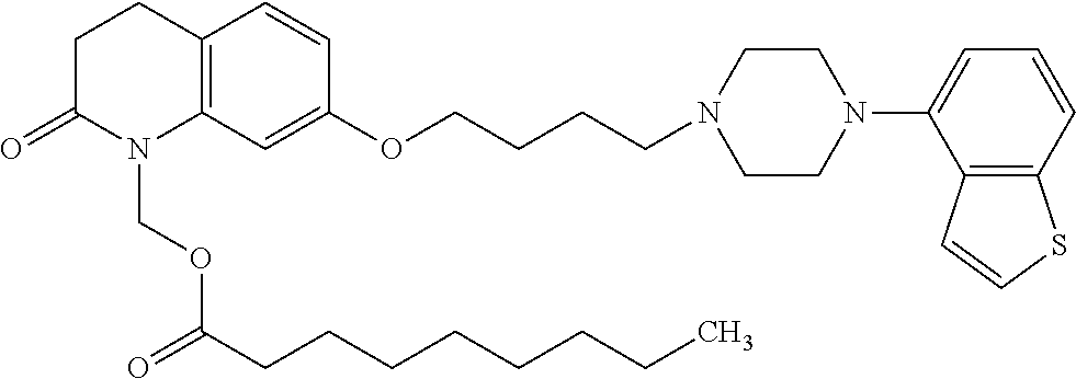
C12=C(C=C(OCCCCN3CCN(C4=CC=CC5=C4C=CS5)CC3)C=C1)N(COC(=O)CCCCCCCC)C(=O)CC2
